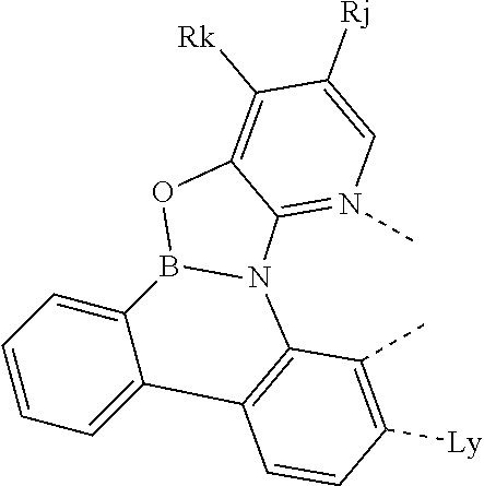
C12=N(C)C=C([Rj])C([Rk])=C1OB1N2C2=C(C=CC([Ly])=C2C)C2=CC=CC=C12
